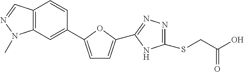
C1=C(C2=CC3=C(C=C2)C=NN3C)OC(C2=NN=C(SCC(O)=O)N2)=C1
